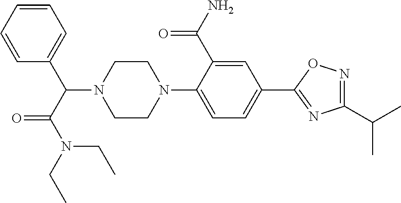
N1(C(C2=CC=CC=C2)C(N(CC)CC)=O)CCN(C2=CC=C(C3=NC(C(C)C)=NO3)C=C2C(N)=O)CC1
